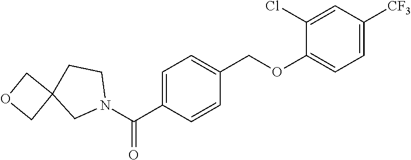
C1(Cl)=CC([CF3])=CC=C1OCC1=CC=C(C(N2CCC3(C2)COC3)=O)C=C1
